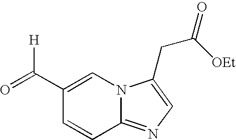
C1(C(=O)[H])=CN2C(=NC=C2CC(=O)[OEt])C=C1
